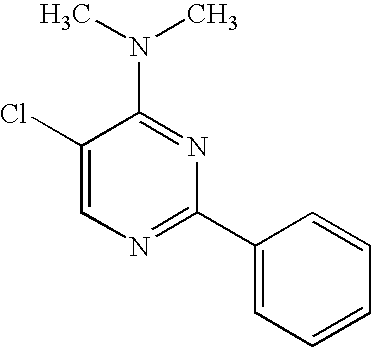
C1(Cl)=CN=C(C2=CC=CC=C2)N=C1N(C)C
